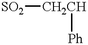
[SO2][CH2CH][Ph]
